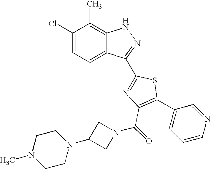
C1(Cl)=CC=C2C(=C1C)NN=C2C1=NC(C(N2CC(N3CCN(C)CC3)C2)=O)=C(C2=CC=CN=C2)S1
